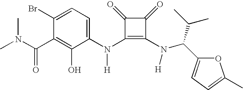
N(C1=C(N(C(C2=CC=C(C)O2)C(C)C)[H])C(=O)C1=O)([H])C1=CC=C(Br)C(C(N(C)C)=O)=C1O
